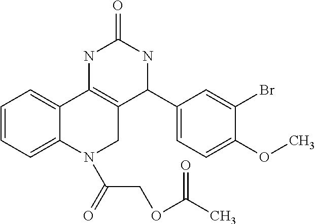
C1=CC=C2C(=C1)C1=C(CN2C(=O)COC(C)=O)C(C2=CC=C(OC)C(Br)=C2)NC(=O)N1
